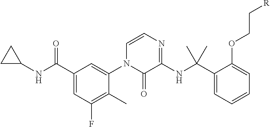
N(C(C1=CC(F)=C(C)C(N2C(=O)C(NC(C3=CC=CC=C3OCC[R])(C)C)=NC=C2)=C1)=O)C1CC1
